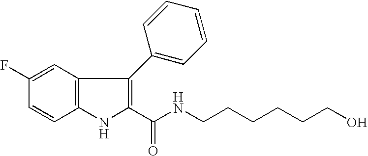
C12=C(C=C(F)C=C1)C(C1=CC=CC=C1)=C(C(NCCCCCCO)=O)N2
